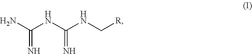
NC(NC(NC[R])=N)=N
